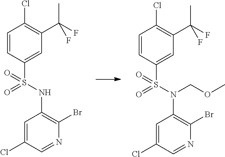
C1=C(Cl)C=NC(Br)=C1NS(C1=CC(C(F)(C)F)=C(Cl)C=C1)(=O)=O.C1=C(Cl)C=NC(Br)=C1N(S(C1=CC(C(F)(C)F)=C(Cl)C=C1)(=O)=O)COC
